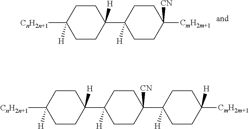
[CnH2n+1]C1([H])CCC([H])(C2([H])CCC([CN])([CmH2m+1])CC2)CC1.[CnH2n+1]C1([H])CCC([H])(C2([H])CCC([CN])(C3([H])CCC([H])([CmH2m+1])CC3)CC2)CC1
